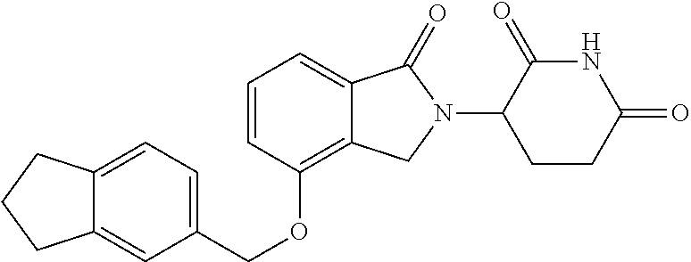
C(OC1=C2C(=CC=C1)C(=O)N(C1C(=O)NC(=O)CC1)C2)C1=CC=C2C(=C1)CCC2
